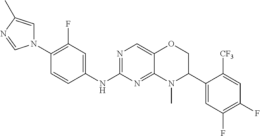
C1(N2C=C(C)N=C2)=C(F)C=C(NC2=NC=C3C(=N2)N(C)C(C2=CC(F)=C(F)C=C2[CF3])CO3)C=C1
